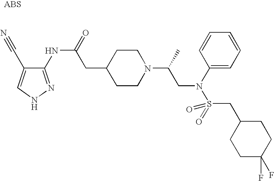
C1(NC(=O)CC2CCN(C(C)CN(S(=O)(CC3CCC(F)(F)CC3)=O)C3=CC=CC=C3)CC2)=NNC=C1C#N
